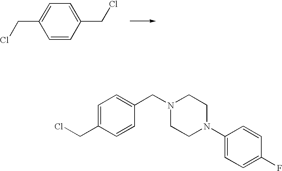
C1=C(CCl)C=CC(CN2CCN(C3=CC=C(F)C=C3)CC2)=C1.C1=C(CCl)C=CC(CCl)=C1
